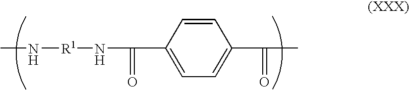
CN[R1]NC(=O)C1=CC=C(C(=O)C)C=C1
